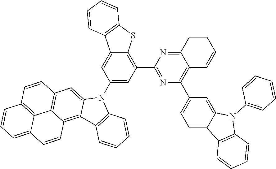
C12=NC(C3=C4C(=CC(N5C6=CC7=C8C(=C6C6=C5C=CC=C6)C=CC5=CC=CC(=C85)C=C7)=C3)C3=C(S4)C=CC=C3)=NC(C3=CC=C4C(=C3)N(C3=CC=CC=C3)C3=C4C=CC=C3)=C1C=CC=C2
